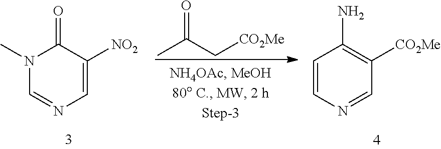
N1(C)C=NC=C([NO2])C1=O.C(C)(C[CO2Me])=O.C1=CN=CC([CO2Me])=C1N
